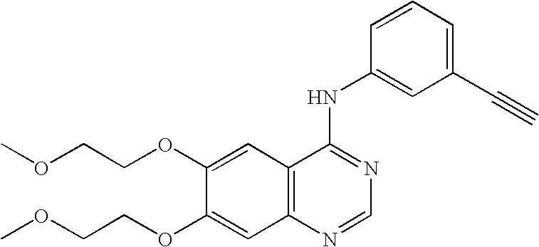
C12=C(N=CN=C1NC1=CC(C#C)=CC=C1)C=C(OCCOC)C(OCCOC)=C2
